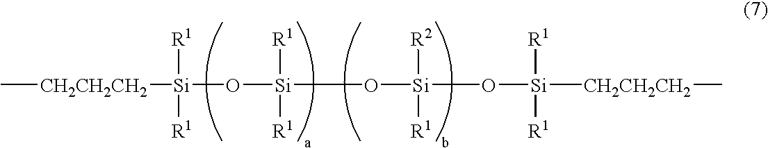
C[CH2CH2CH2][Si]([R1])([R1])O[Si](O[Si](O[Si]([R1])([R1])[CH2CH2CH2]C)([R2])[R1])([R1])[R1]
